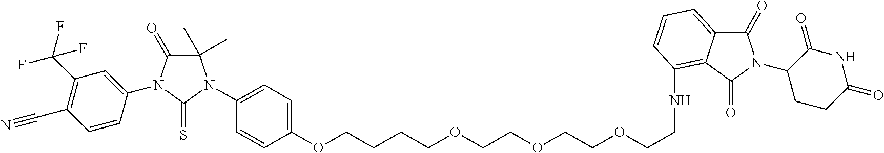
C1(OCCCCOCCOCCOCCNC2=C3C(=CC=C2)C(=O)N(C2CCC(=O)NC2=O)C3=O)=CC=C(N2C(C)(C)C(=O)N(C3=CC(C(F)(F)F)=C(C#N)C=C3)C2=S)C=C1
